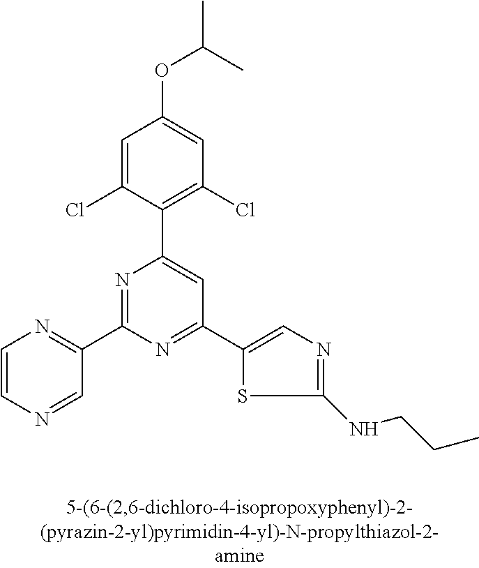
C1=C(Cl)C(C2=CC(C3=CN=C(NCCC)S3)=NC(C3=NC=CN=C3)=N2)=C(Cl)C=C1OC(C)C
